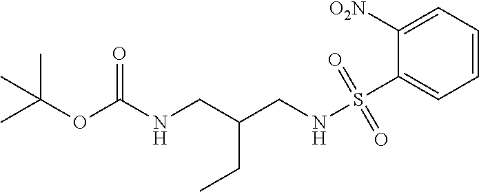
CC(OC(NCC(CNS(=O)(C1=CC=CC=C1[O2N])=O)CC)=O)(C)C
